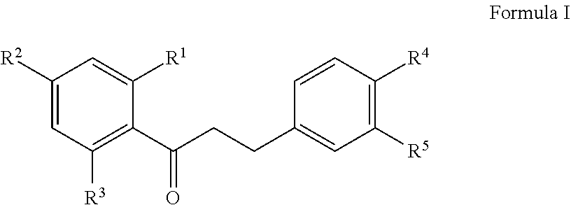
C1([R2])=CC([R3])=C(C(=O)CCC2=CC([R5])=C([R4])C=C2)C([R1])=C1
